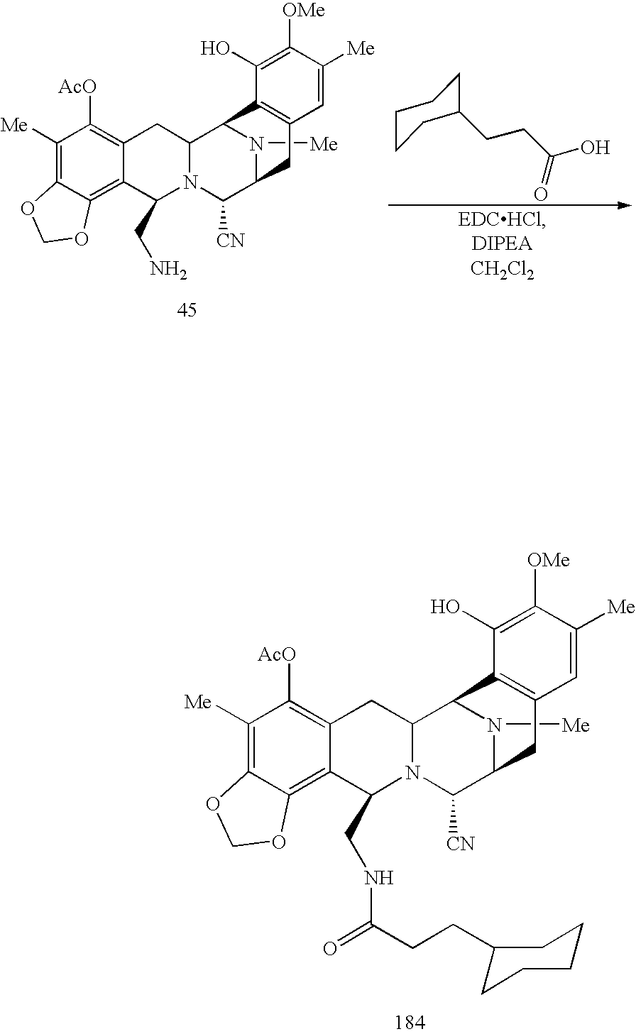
C1([Me])=C2C(=C3C(=C1[AcO])CC1N(C([CN])C4N([Me])C1C1=C(C4)C=C([Me])C([OMe])=C1O)C3CN)OCO2.C1CCC(CCC(O)=O)CC1.C1([Me])=C2C(=C3C(=C1[AcO])CC1N(C([CN])C4N([Me])C1C1=C(C4)C=C([Me])C([OMe])=C1O)C3CNC(CCC1CCCCC1)=O)OCO2
